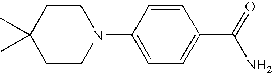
C1CN(C2=CC=C(C(=O)N)C=C2)CCC1(C)C
